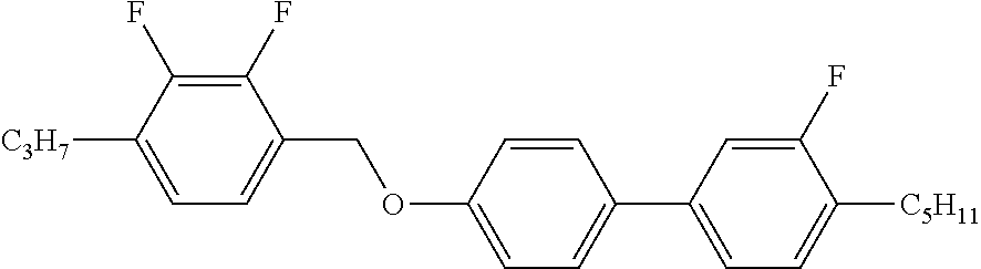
C1(F)=C(F)C([C3H7])=CC=C1COC1=CC=C(C2=CC=C([C5H11])C(F)=C2)C=C1
